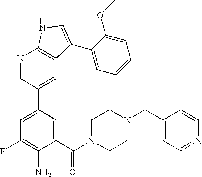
C1(C(N2CCN(CC3=CC=NC=C3)CC2)=O)=CC(C2=CC3=C(N=C2)NC=C3C2=CC=CC=C2OC)=CC(F)=C1N
